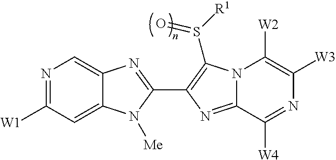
C12=CC([W1])=NC=C1N=C(C1=C(S([R1])=O)N3C(=N1)C([W4])=NC([W3])=C3[W2])N2[Me]
